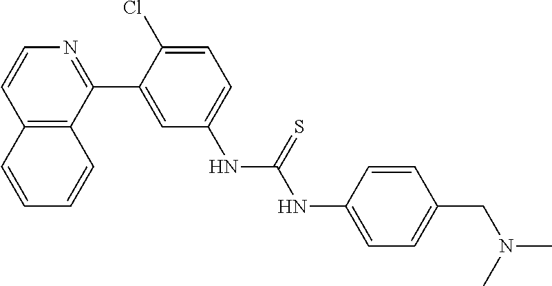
C12=C(C(C3=CC(NC(=S)NC4=CC=C(CN(C)C)C=C4)=CC=C3Cl)=NC=C1)C=CC=C2
